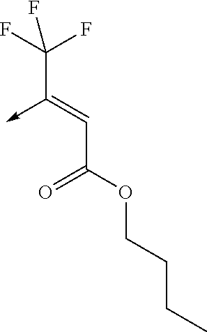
C(C(OCCCC)=O)=C(C(F)(F)F)->C
